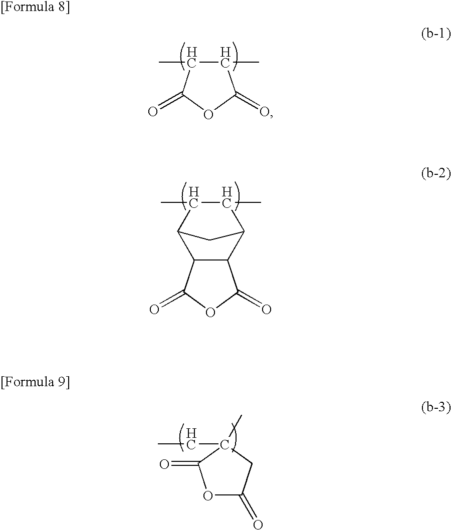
CCC1(C)CC(=O)OC1=O.C1(C)C(C)C(=O)OC1=O.CC1C(C)C2C3C(=O)OC(=O)C3C1C2
